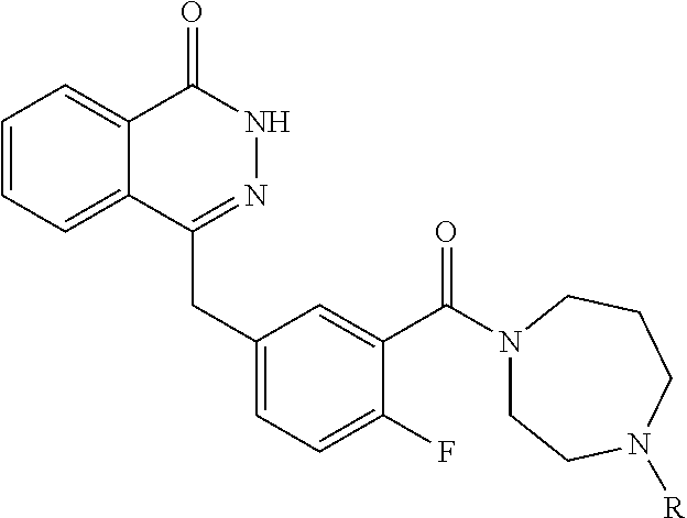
C1=CC=C2C(=C1)C(=O)NN=C2CC1=CC=C(F)C(C(N2CCN([R])CCC2)=O)=C1
